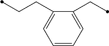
C1=CC=C(CC)C(CCC)=C1
